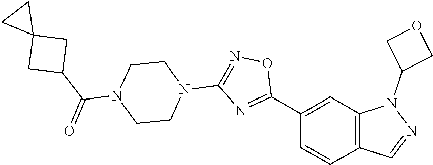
C1(C2=NC(N3CCN(C(C4CC5(C4)CC5)=O)CC3)=NO2)=CC2=C(C=C1)C=NN2C1COC1
